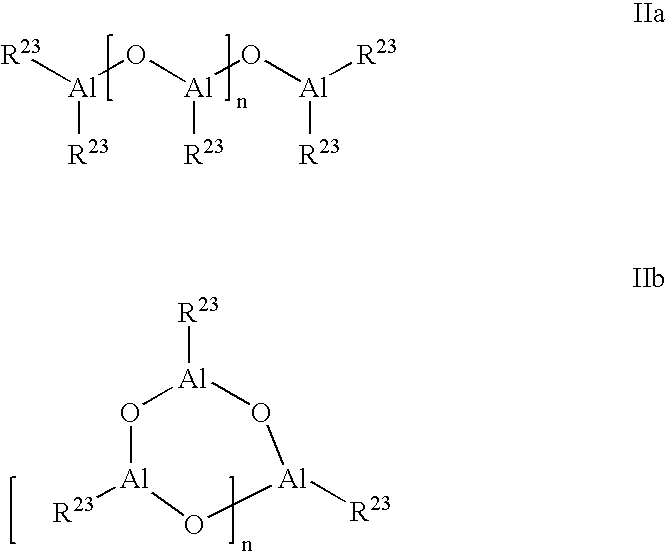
[R23][Al](O[Al](O[Al]([R23])[R23])[R23])[R23].[R23][Al]1O[Al]([R23])O[Al]([R23])O1
